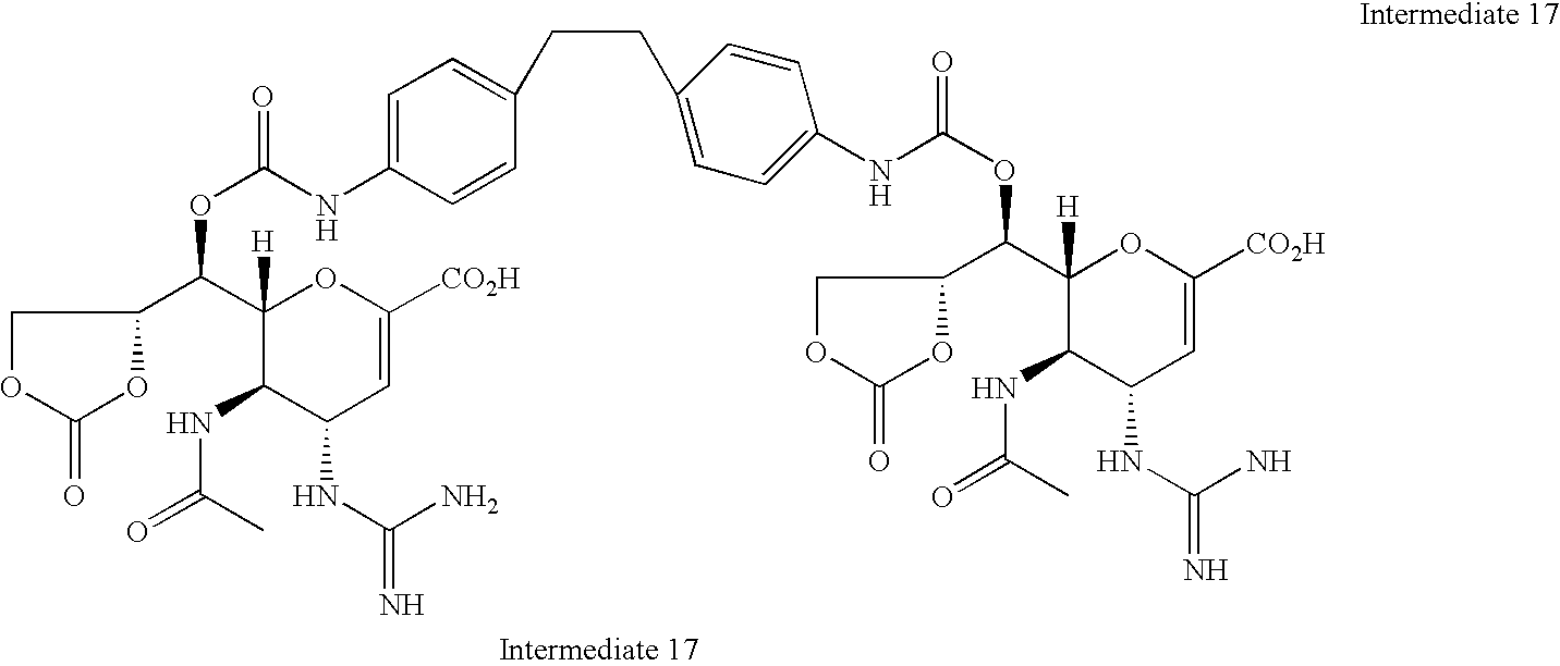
C1OC(=O)OC1C(C1([H])C(NC(C)=O)C(NC(N)=N)C=C([CO2H])O1)OC(NC1=CC=C(CCC2=CC=C(NC(OC(C3([H])C(NC(=O)C)C(NC(N)=N)C=C([CO2H])O3)C3COC(=O)O3)=O)C=C2)C=C1)=O
